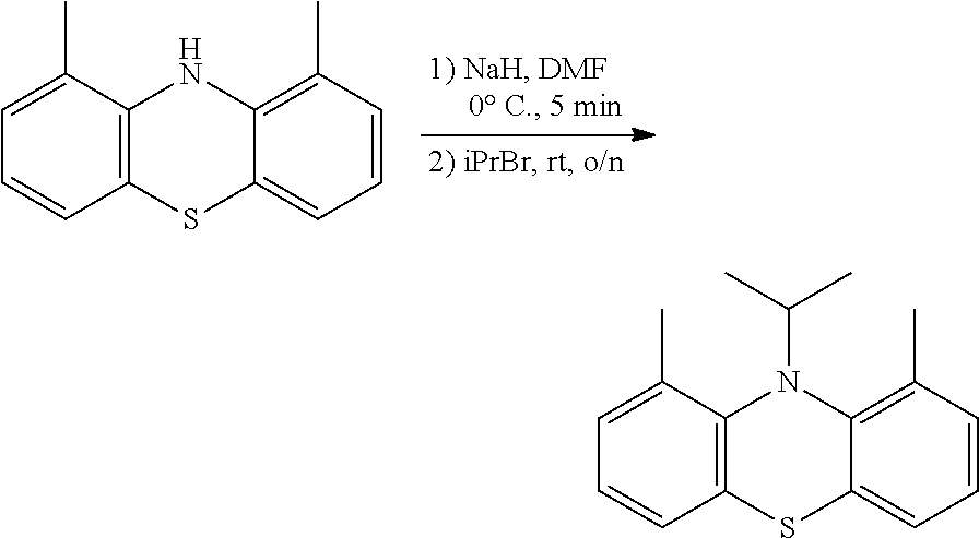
C1=C(C)C2=C(C=C1)SC1=CC=CC(C)=C1N2.C1=C(C)C2=C(C=C1)SC1=CC=CC(C)=C1N2C(C)C
